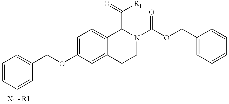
C1=CC=CC(COC2=CC=C3C(=C2)CCN(C(OCC2=CC=CC=C2)=O)C3C(=O)[R1])=C1
